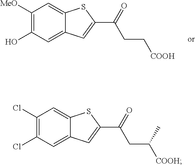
C12=CC(Cl)=C(Cl)C=C1SC(C(CC([COOH])C)=O)=C2.C12=CC(O)=C([MeO])C=C1SC(C(CC[COOH])=O)=C2
